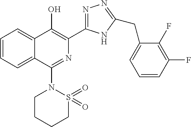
C1=CC=C2C(=C1)C(O)=C(C1=NN=C(CC3=CC=CC(F)=C3F)N1)N=C2N1CCCCS1(=O)=O
